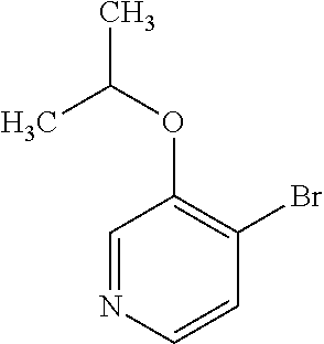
C1=NC=CC(Br)=C1OC(C)C
